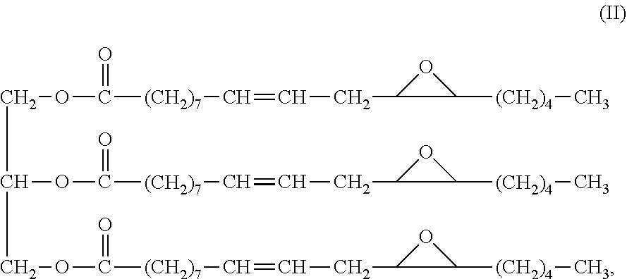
C(CC(CCOC(=O)[(CH2)7]C=CCC1OC1[(CH2)4]C)OC(=O)[(CH2)7]C=CCC1OC1[(CH2)4]C)OC(=O)[(CH2)7]C=CCC1OC1[(CH2)4]C
